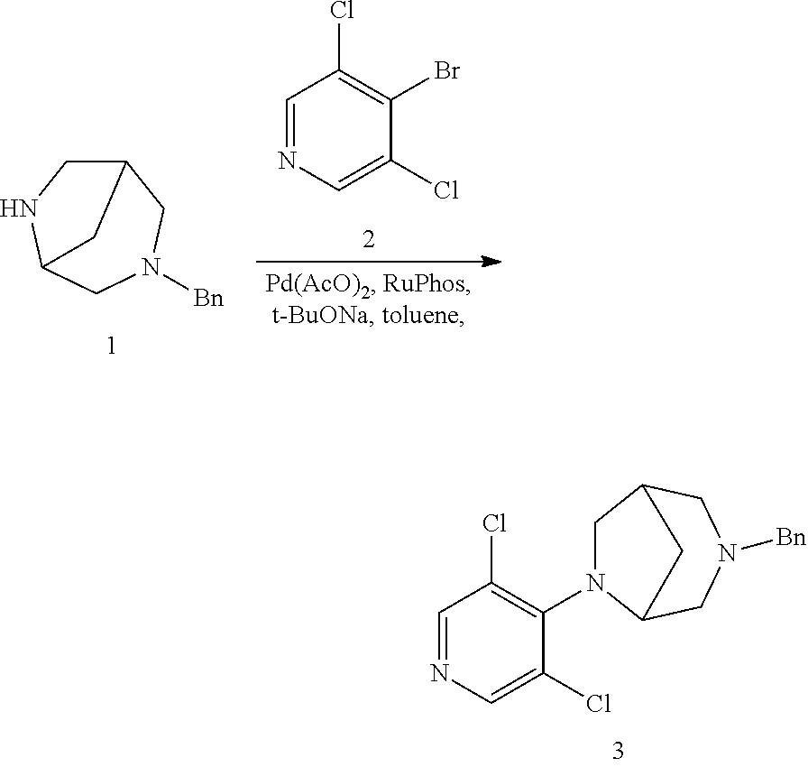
C1(Cl)=CN=CC(Cl)=C1Br.C12CNC(CN([Bn])C1)C2.C1(Cl)=CN=CC(Cl)=C1N1CC2CN([Bn])CC1C2
